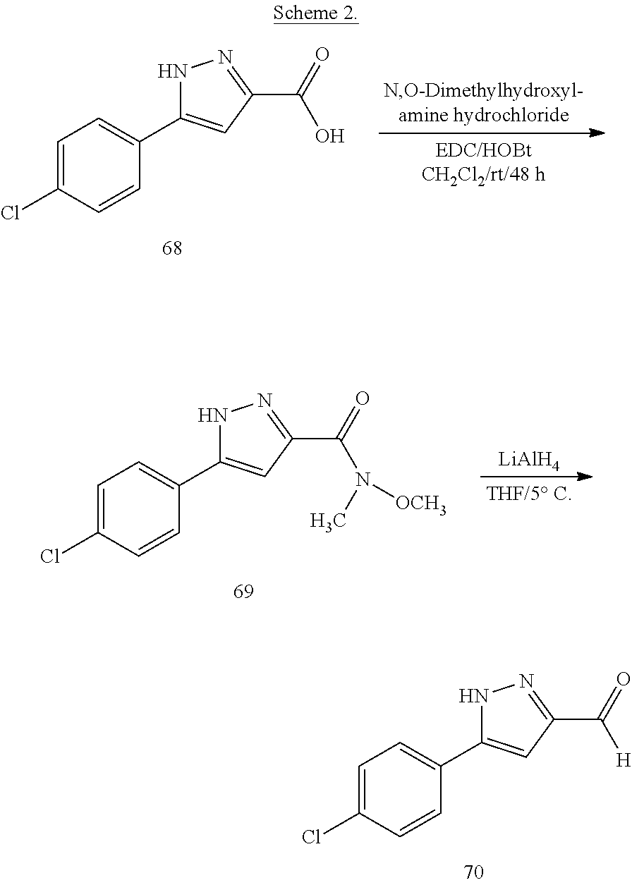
C1=C(Cl)C=CC(C2=CC(C(=O)[H])=NN2)=C1.C1=C(Cl)C=CC(C2=CC(C(=O)O)=NN2)=C1.[LiAlH4].C1=C(Cl)C=CC(C2=CC(C(=O)N(C)[OCH3])=NN2)=C1
